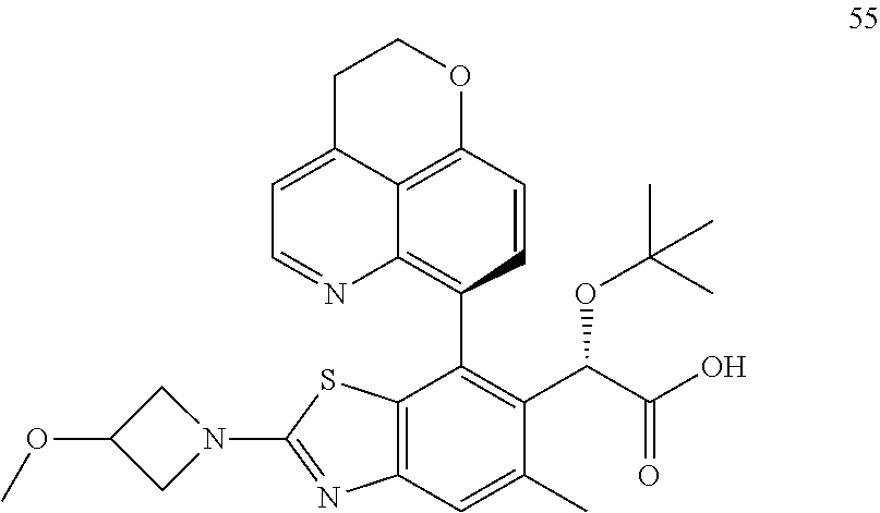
C1(C2=C(C(C(O)=O)OC(C)(C)C)C(C)=CC3=C2SC(N2CC(OC)C2)=N3)=C2C3=C(C=C1)OCCC3=CC=N2
